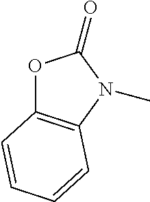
O1C2=C(N(C)C1=O)C=CC=C2
